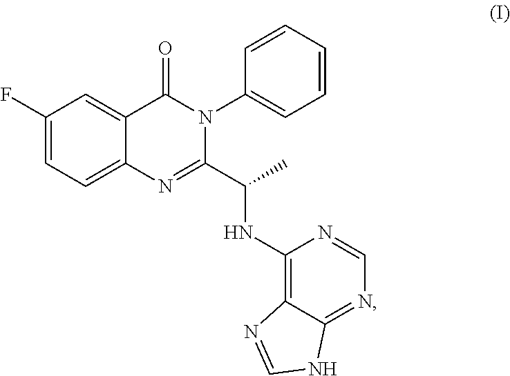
C1(F)=CC=C2C(=C1)C(=O)N(C1=CC=CC=C1)C(C(C)NC1=C3C(=NC=N1)NC=N3)=N2
